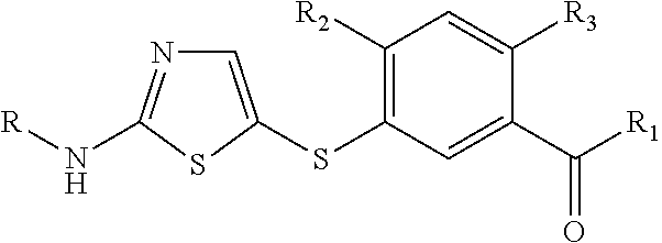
C1=C(SC2=C([R2])C=C([R3])C(C([R1])=O)=C2)SC(N[R])=N1
